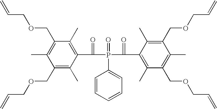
C=CCOCC1=C(C)C(COCC=C)=C(C)C(C(=O)P(=O)(C(=O)C2=C(C)C(COCC=C)=C(C)C(COCC=C)=C2C)C2=CC=CC=C2)=C1C
